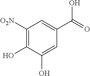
C1([O2N])=C(O)C(O)=CC(C(=O)O)=C1
